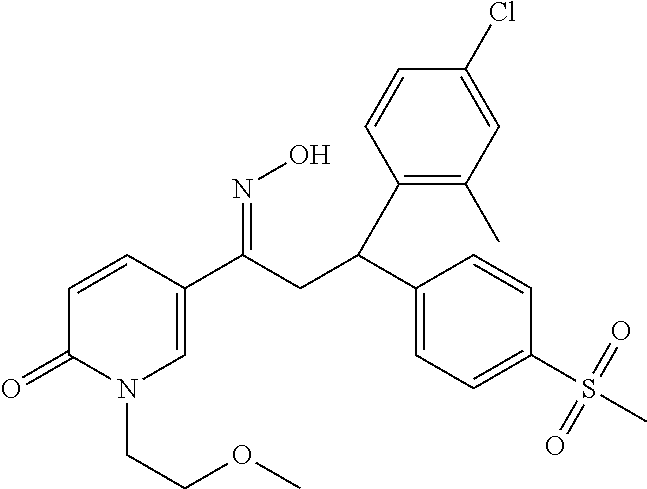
C1=CC(C(CC(C2=CC=C(S(=O)(C)=O)C=C2)C2=C(C)C=C(Cl)C=C2)=NO)=CN(CCOC)C1=O
